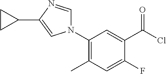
C1(N2C=NC(C3CC3)=C2)=C(C)C=C(F)C(C(=O)Cl)=C1
